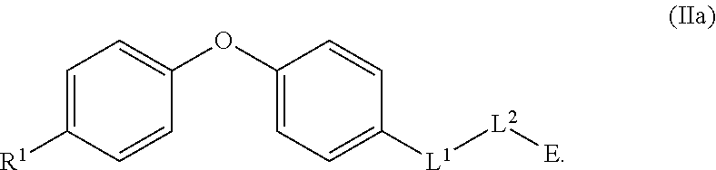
C1=C([R1])C=CC(OC2=CC=C([L1][L2][E])C=C2)=C1
